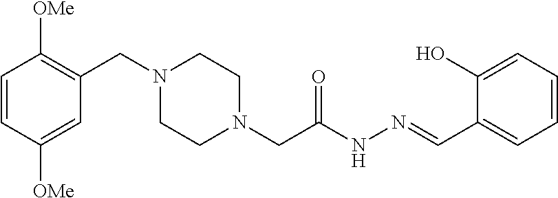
C1=CC([OMe])=CC(CN2CCN(CC(NN=CC3=CC=CC=C3O)=O)CC2)=C1[OMe]
